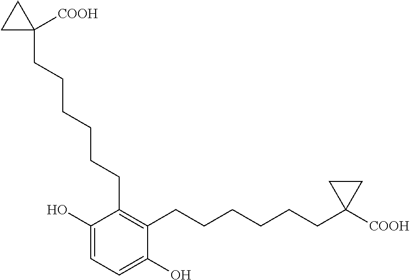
C1(O)=CC=C(O)C(CCCCCCC2([COOH])CC2)=C1CCCCCCC1([COOH])CC1
